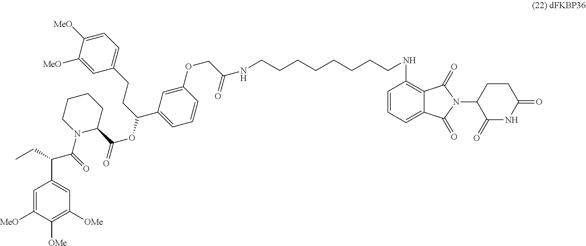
C1=C([MeO])C([OMe])=C([OMe])C=C1C(C(N1C(C(OC(CCC2=CC=C([MeO])C([MeO])=C2)C2=CC=CC(OCC(=O)NCCCCCCCCNC3=C4C(=CC=C3)C(=O)N(C3C(=O)NC(=O)CC3)C4=O)=C2)=O)CCCC1)=O)CC
